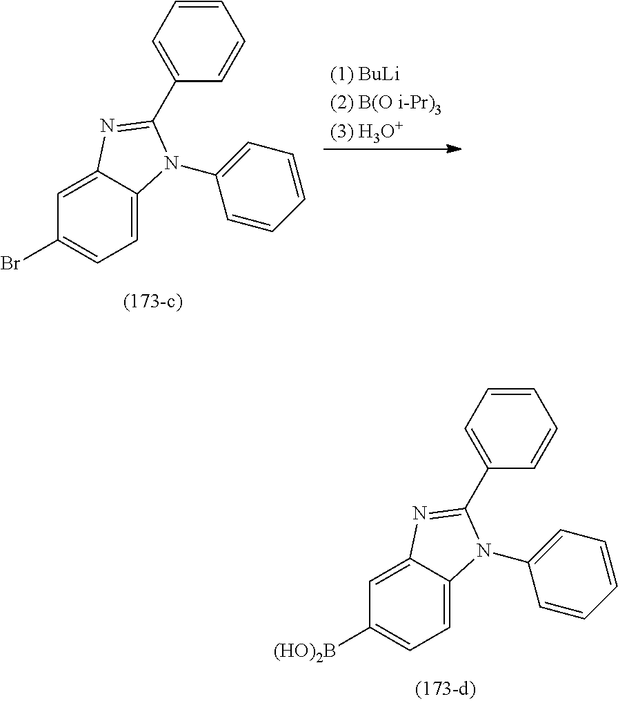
C1=C2C(=CC(Br)=C1)N=C(C1=CC=CC=C1)N2C1=CC=CC=C1.C1=C2C(=CC([(HO)2B])=C1)N=C(C1=CC=CC=C1)N2C1=CC=CC=C1
